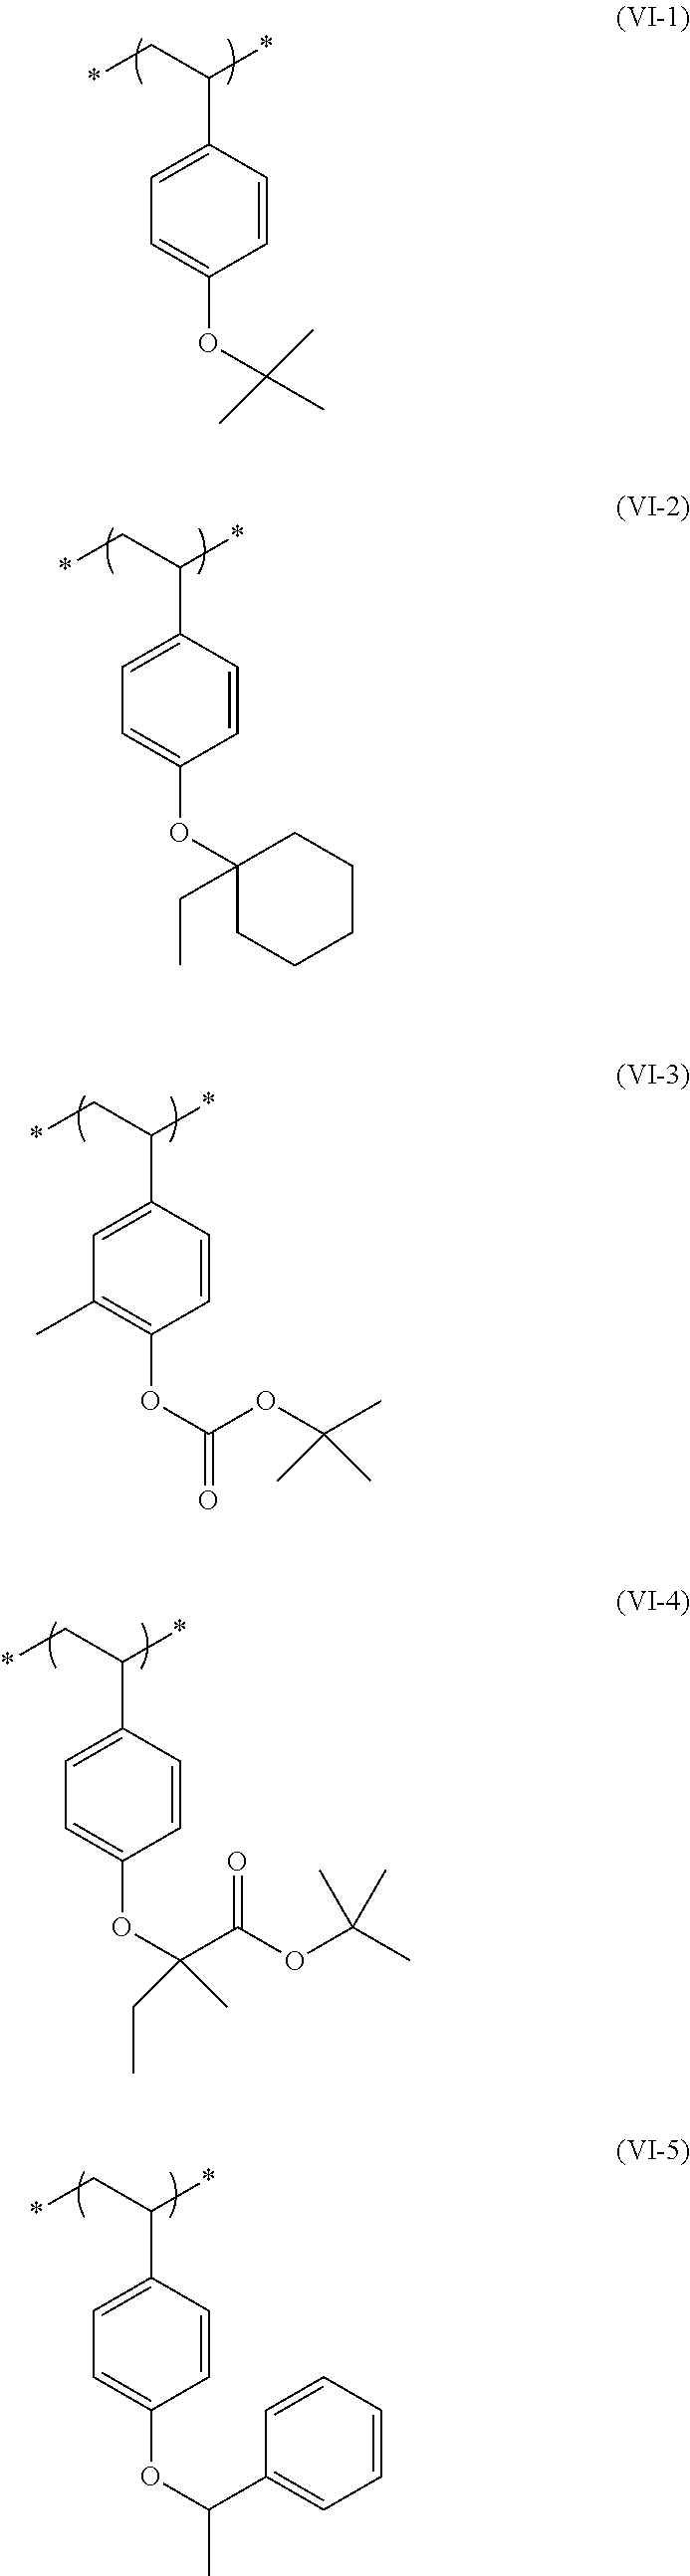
C1(C(*)C*)=CC=C(OC(C)(C)C)C=C1.C1(C(*)C*)=CC=C(OC2(CC)CCCCC2)C=C1.C1(C(*)C*)=CC(C)=C(OC(=O)OC(C)(C)C)C=C1.C1(C(*)C*)=CC=C(OC(C(OC(C)(C)C)=O)(CC)C)C=C1.C1(C(*)C*)=CC=C(OC(C2=CC=CC=C2)C)C=C1
